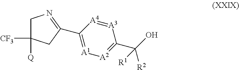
[A3]1=[A4]C(C2=NCC([CF3])([Q])C2)=[A1][A2]=C1C(O)([R2])[R1]
